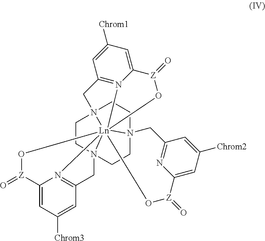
C12=CC([Chrom3])=CC3=N1[Ln]14567(O[Z]2=O)N2(C3)CCN1(CCN4(CC2)CC1=N5C(=CC([Chrom1])=C1)[Z](=O)O6)CC1=NC(=CC([Chrom2])=C1)[Z](=O)O7
